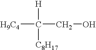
[H9C4]C([H])([C8H17])CO
